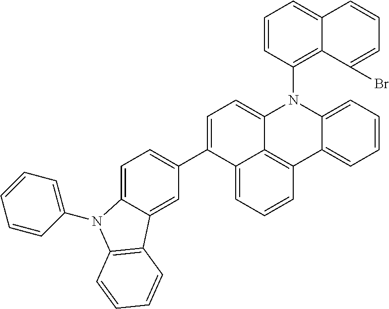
C1=C(C2=CC=C3C(=C2)C2=C(N3C3=CC=CC=C3)C=CC=C2)C2=CC=CC3=C2C(=C1)N(C1=C2C(=CC=C1)C=CC=C2Br)C1=CC=CC=C13
